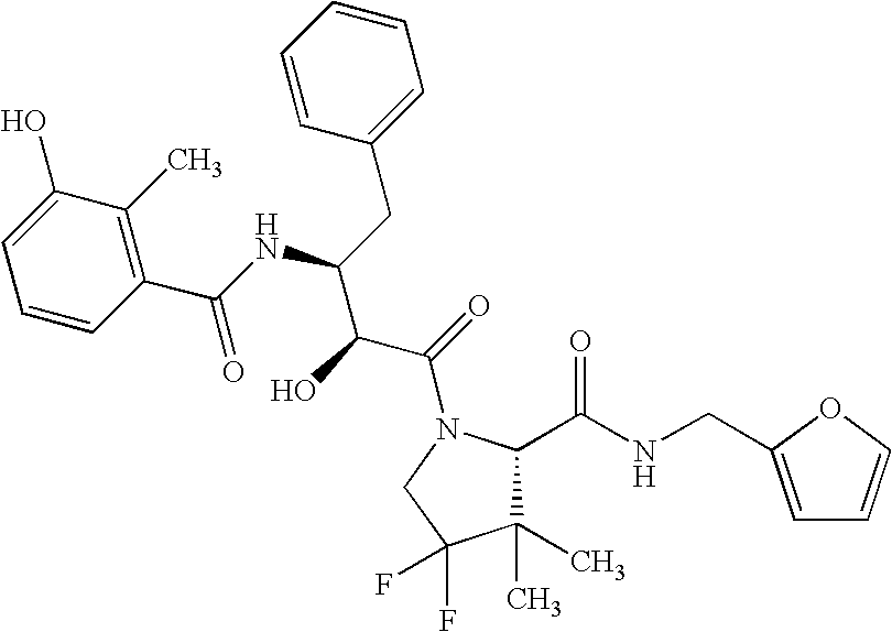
C1(C)(C)C(C(NCC2=CC=CO2)=O)N(C(=O)C(C(NC(C2=C(C)C(O)=CC=C2)=O)CC2=CC=CC=C2)O)CC1(F)F
